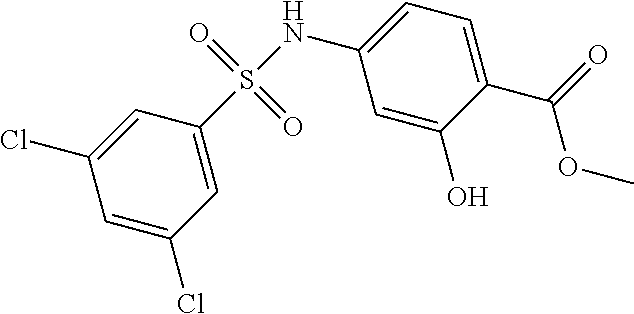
S(NC1=CC=C(C(OC)=O)C(O)=C1)(=O)(=O)C1=CC(Cl)=CC(Cl)=C1
